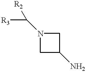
N1(C([R3])[R2])CC(N)C1
